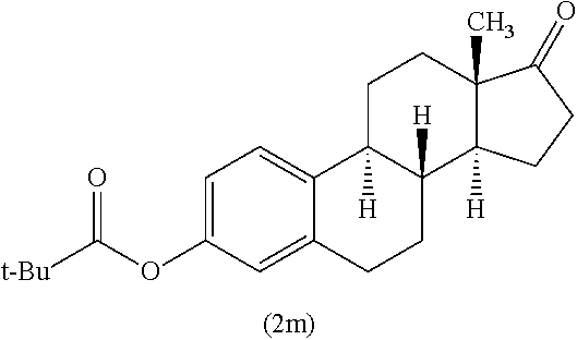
C1=C(OC([t-Bu])=O)C=C2C(=C1)C1([H])C([H])(CC2)C2([H])CCC(=O)C2(C)CC1
